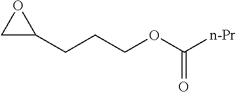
C(CC1OC1)COC([n-Pr])=O
